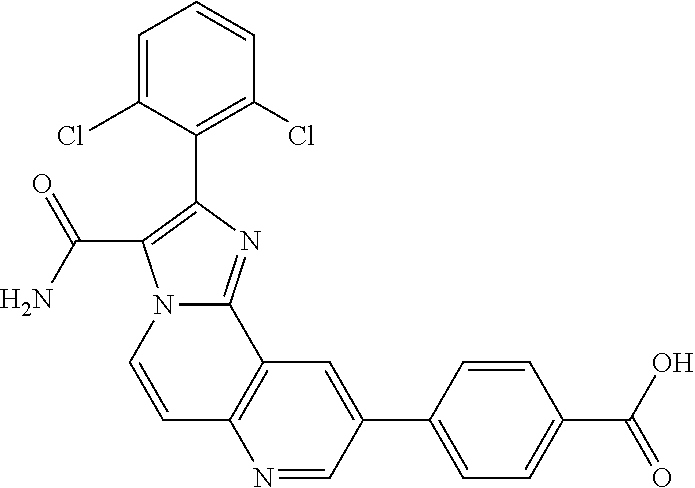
C12=C(C=C(C3=CC=C(C(O)=O)C=C3)C=N1)C1=NC(C3=C(Cl)C=CC=C3Cl)=C(C(N)=O)N1C=C2
